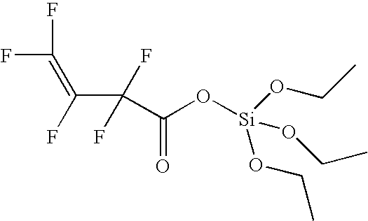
C(C(O[Si](OCC)(OCC)OCC)=O)(C(=C(F)F)F)(F)F
